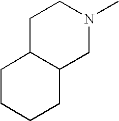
C1C2C(CN(C)C1)CCCC2
